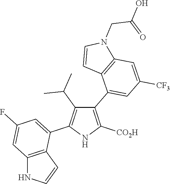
C1(C2=CC([CF3])=CC3=C2C=CN3CC(O)=O)=C([CO2H])NC(C2=CC(F)=CC3=C2C=CN3)=C1C(C)C
